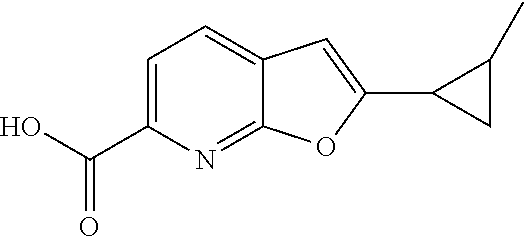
C1=C(C(O)=O)N=C2C(=C1)C=C(C1CC1C)O2
